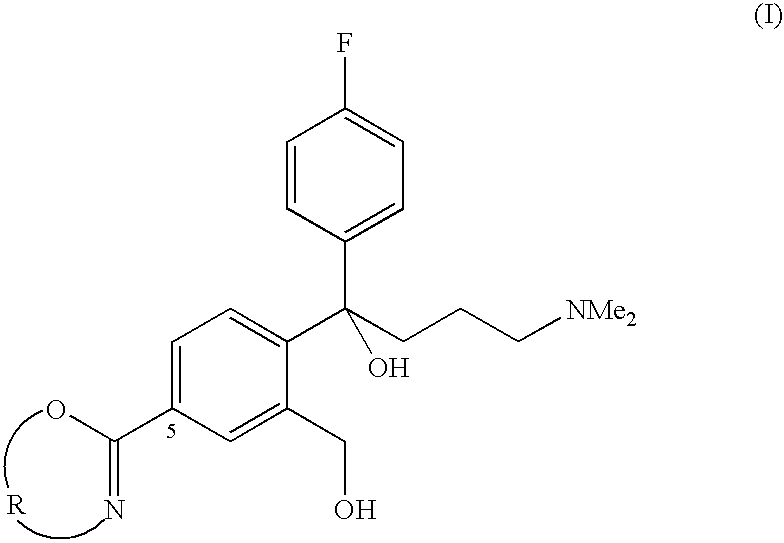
C1=C(C(O)=N)C=C(CO)C(C(CCC[NMe2])(C2=CC=C(F)C=C2)O)=C1
